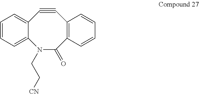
C12=CC=CC=C1N(CC[CN])C(=O)C1=C(C#C2)C=CC=C1
